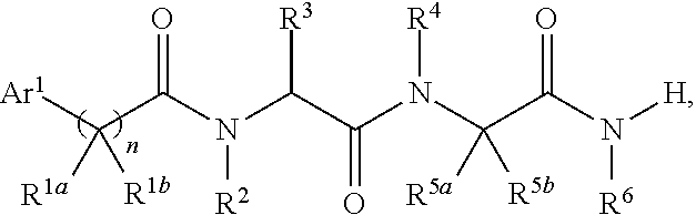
C(C(N([R2])C(C(=O)N(C(C(N([R6])[H])=O)([R5a])[R5b])[R4])[R3])=O)([Ar1])([R1a])[R1b]
